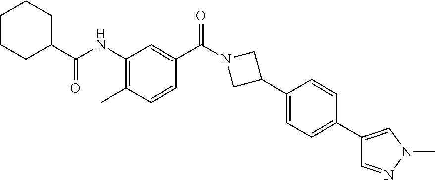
C1CCC(C(NC2=C(C)C=CC(C(=O)N3CC(C4=CC=C(C5=CN(C)N=C5)C=C4)C3)=C2)=O)CC1
